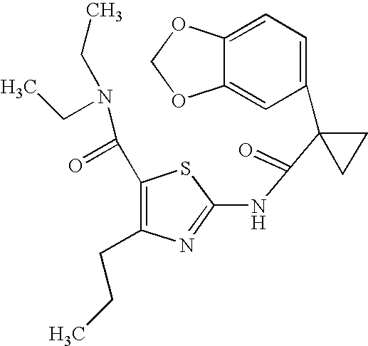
C1=C2C(=CC(C3(C(=O)NC4=NC(CCC)=C(C(=O)N(CC)CC)S4)CC3)=C1)OCO2
